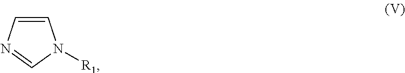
C1=CN=CN1[R1]
